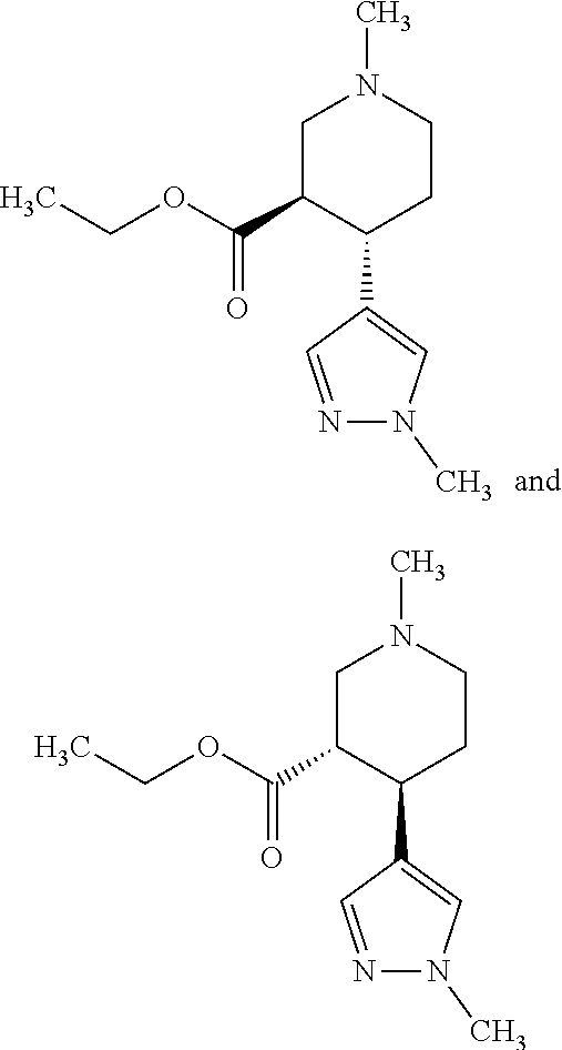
C(C1C(C2=CN(C)N=C2)CCN(C)C1)(=O)OCC.C(C1C(C2=CN(C)N=C2)CCN(C)C1)(=O)OCC
